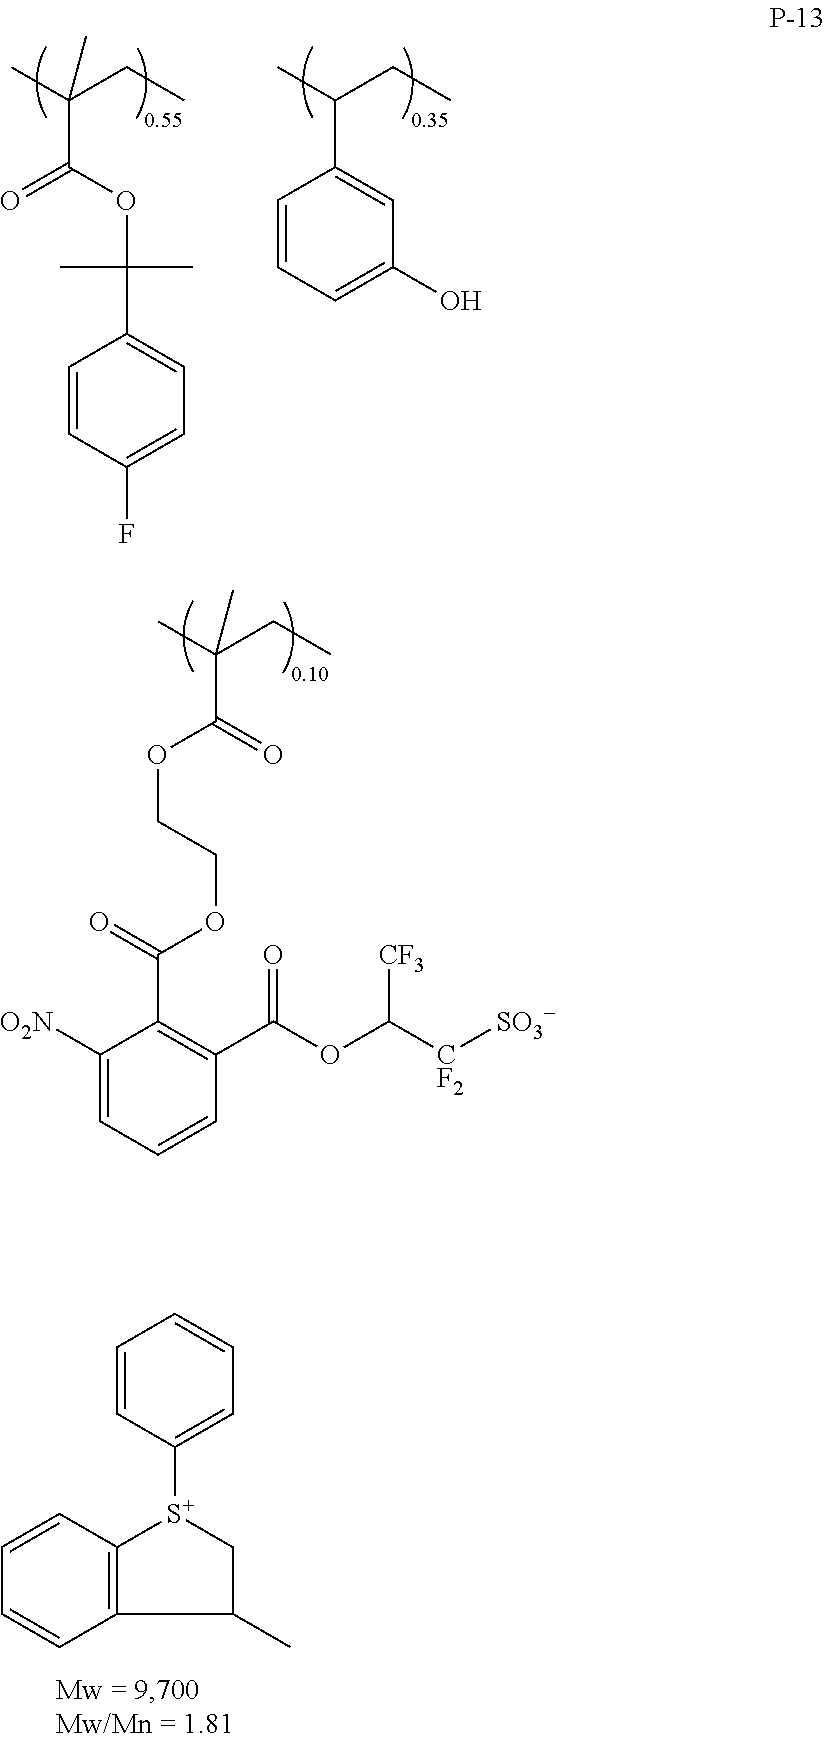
C1(C(C)CC)=CC(O)=CC=C1.C(OC(=O)C(C)(CC)C)(C)(C)C1=CC=C(F)C=C1.C(C(C)(CC)C)(OCCOC(=O)C1=C(C(=O)OC([CF3])[CF2][SO3-])C=CC=C1[O2N])=O.C1=CC([S+]2C3=C(C(C)C2)C=CC=C3)=CC=C1
